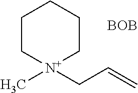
C1C[N+](CC=C)(C)CCC1.[BOB]
